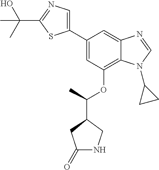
C1(C2=CC(OC(C3CC(=O)NC3)C)=C3C(=C2)N=CN3C2CC2)=CN=C(C(O)(C)C)S1
